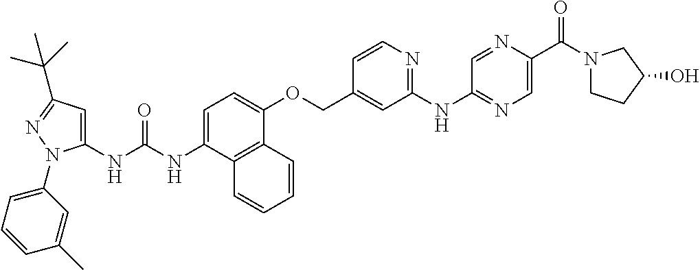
N(C1=CC=C(OCC2=CC(NC3=NC=C(C(N4CCC(O)C4)=O)N=C3)=NC=C2)C2=C1C=CC=C2)C(NC1=CC(C(C)(C)C)=NN1C1=CC=CC(C)=C1)=O
